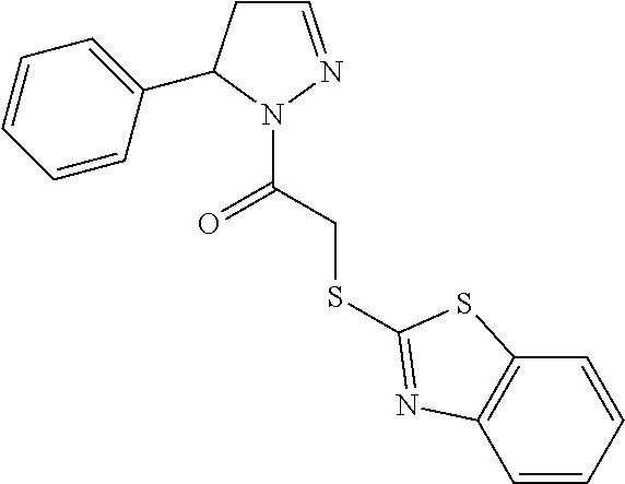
C1C=NN(C(=O)CSC2=NC3=C(C=CC=C3)S2)C1C1=CC=CC=C1
